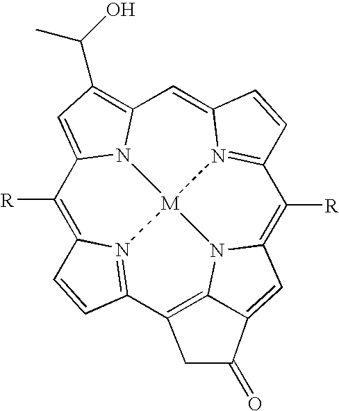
C1([R])=C2N3=C(C4=C5N6C(=C([R])C7=N8C(=CC9=C(C(O)C)C=C1N9[M]863)C=C7)C=C5C(=O)C4)C=C2
